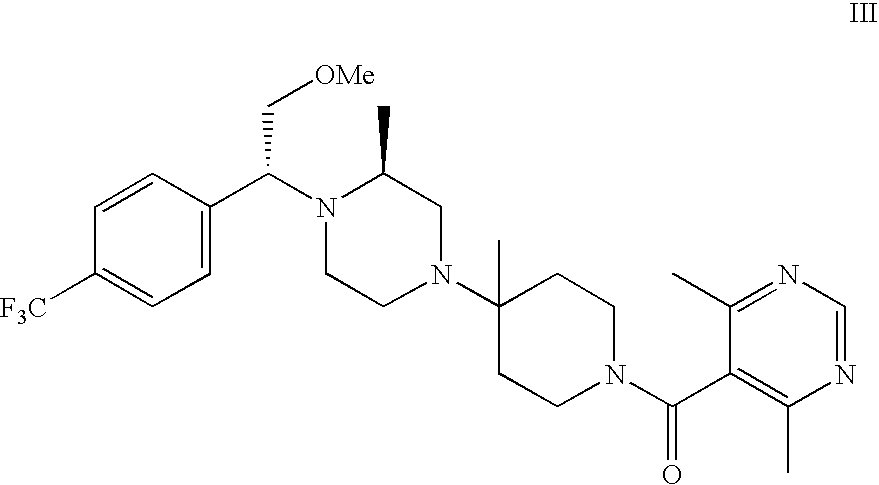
C1=C(C(N2CCN(C3(C)CCN(C(C4=C(C)N=CN=C4C)=O)CC3)CC2C)C[OMe])C=CC([F3C])=C1
